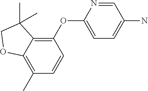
C1(OC2=CC=C(N)C=N2)=C2C(=C(C)C=C1)OCC2(C)C
